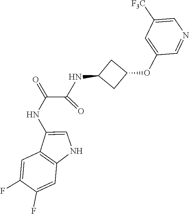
C1([F3C])=CN=CC(OC2CC(NC(C(NC3=CNC4=C3C=C(F)C(F)=C4)=O)=O)C2)=C1
